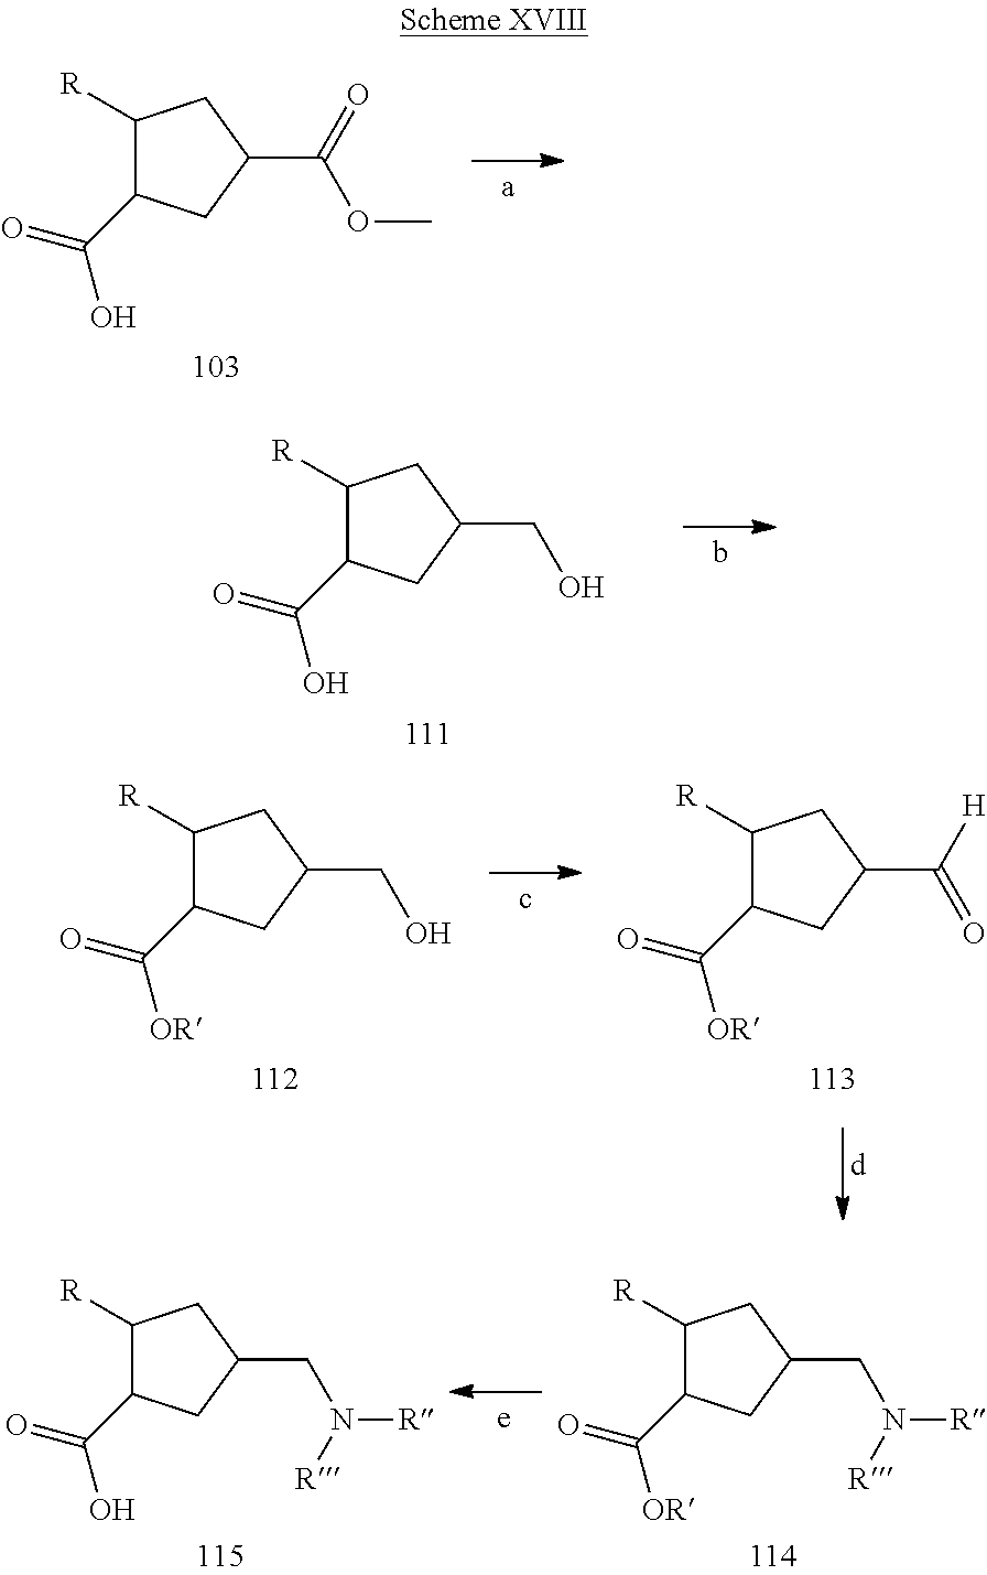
C1([R])C(C(=O)O)CC(C(=O)OC)C1.C1([R])C(C(=O)O)CC(CO)C1.C1([R])C(C(=O)[OR])CC(CO)C1.C1([R])C(C(=O)[OR])CC(C(=O)[H])C1.C1([R])C(C(=O)[OR])CC(CN([R])[R])C1.C1([R])C(C(=O)O)CC(CN([R])[R])C1
